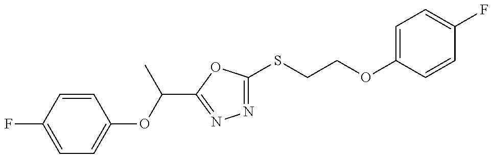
C1=C(F)C=CC(OC(C)C2=NN=C(SCCOC3=CC=C(F)C=C3)O2)=C1
